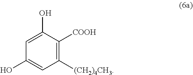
C1([(CH2)4CH3])=C([COOH])C(O)=CC(O)=C1
